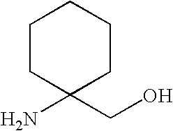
C1(N)(CO)CCCCC1
